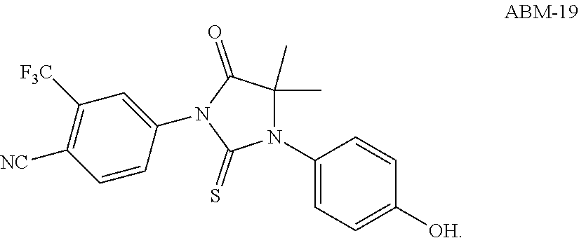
N1(C2=CC=C([OH])C=C2)C(C)(C)C(=O)N(C2=CC([F3C])=C([NC])C=C2)C1=S
